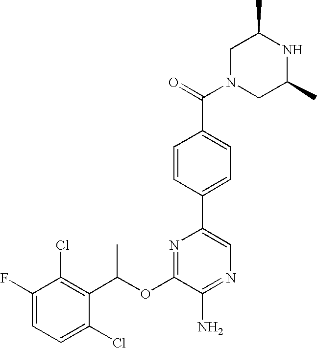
C1=C(F)C(Cl)=C(C(OC2=NC(C3=CC=C(C(N4CC(C)NC(C)C4)=O)C=C3)=CN=C2N)C)C(Cl)=C1
